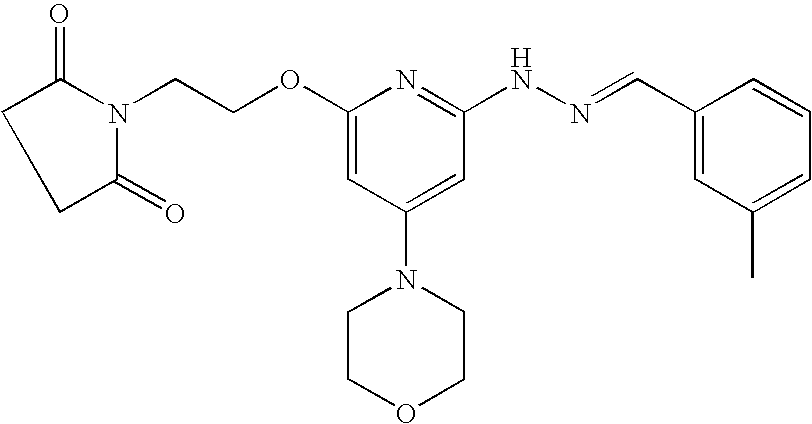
N1(CCOC2=CC(N3CCOCC3)=CC(NN=CC3=CC(C)=CC=C3)=N2)C(=O)CCC1=O
